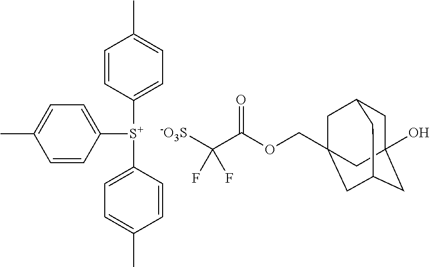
C1([S+](C2=CC=C(C)C=C2)C2=CC=C(C)C=C2)=CC=C(C)C=C1.C(C(OCC12CC3CC(O)(CC(C1)C3)C2)=O)([-O3S])(F)F
